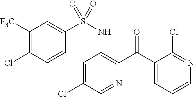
C1=C(Cl)C=NC(C(C2=CC=CN=C2Cl)=O)=C1NS(=O)(C1=CC([F3C])=C(Cl)C=C1)=O
